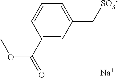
C1(C(=O)OC)=CC(C[SO3-])=CC=C1.[Na]
